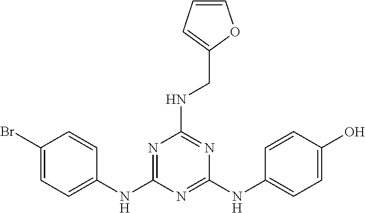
C1(Br)=CC=C(NC2=NC(NCC3=CC=CO3)=NC(NC3=CC=C(O)C=C3)=N2)C=C1
